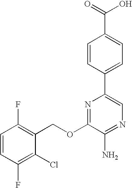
C1(OCC2=C(F)C=CC(F)=C2Cl)=NC(C2=CC=C(C(=O)O)C=C2)=CN=C1N
